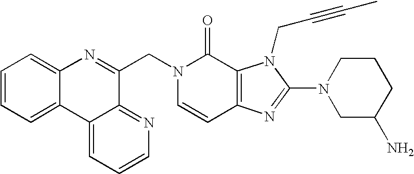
C1=CC2=C(C(=O)N1CC1=NC3=CC=CC=C3C3=CC=CN=C13)N(CC#CC)C(N1CC(N)CCC1)=N2
